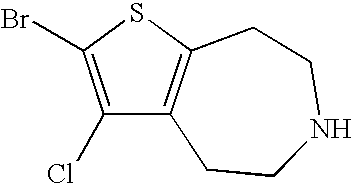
C1(Cl)=C(Br)SC2=C1CCNCC2
